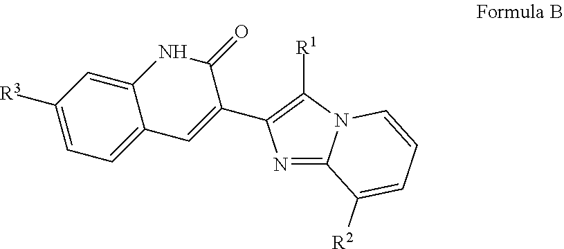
C12=CC([R3])=CC=C1C=C(C1=C([R1])N3C(=N1)C([R2])=CC=C3)C(=O)N2
